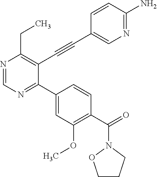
N1=CN=C(C2=CC(OC)=C(C(N3OCCC3)=O)C=C2)C(C#CC2=CN=C(N)C=C2)=C1CC
